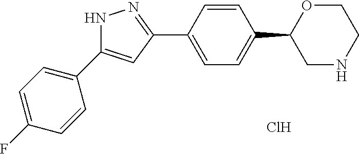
C1OC(C2=CC=C(C3=NNC(C4=CC=C(F)C=C4)=C3)C=C2)CNC1.Cl
